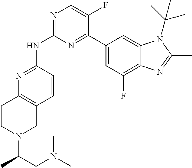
N1=C(NC2=NC=C(F)C(C3=CC(F)=C4C(=C3)N(C(C)(C)C)C(C)=N4)=N2)C=CC2=C1CCN(C(CN(C)C)C)C2
